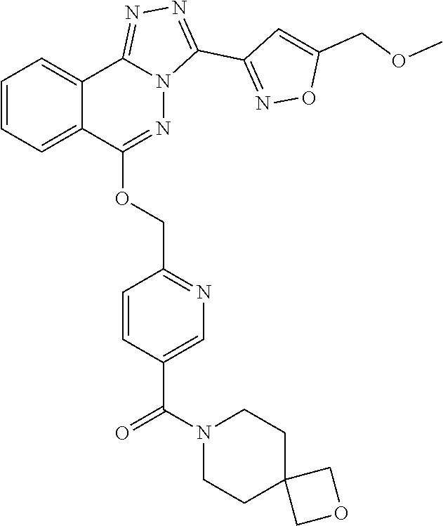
C1C2(COC2)CCN(C(C2=CN=C(COC3=NN4C(=NN=C4C4=NOC(COC)=C4)C4=CC=CC=C43)C=C2)=O)C1
